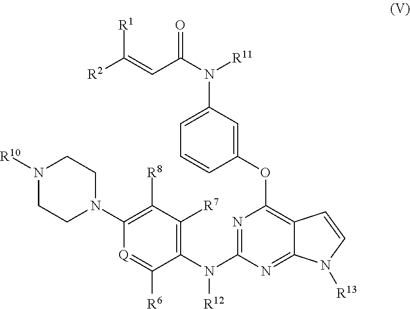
N1([R10])CCN(C2=C([R8])C([R7])=C(N(C3=NC(OC4=CC(N(C(=O)C=C([R2])[R1])[R11])=CC=C4)=C4C(=N3)N([R13])C=C4)[R12])C([R6])=[Q]2)CC1
